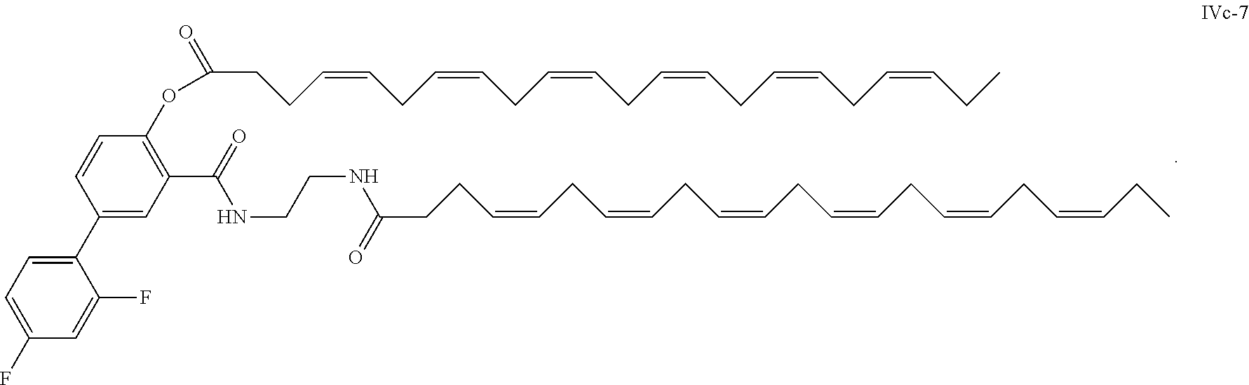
O(C(=O)CCC=CCC=CCC=CCC=CCC=CCC=CCC)C1=C(C(=O)NCCNC(=O)CCC=CCC=CCC=CCC=CCC=CCC=CCC)C=C(C2=CC=C(F)C=C2F)C=C1
